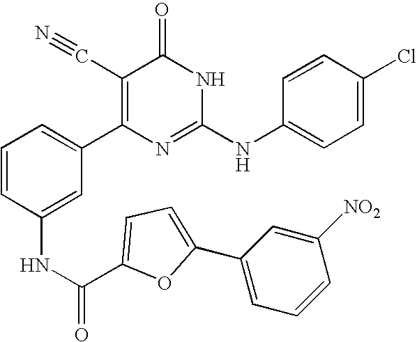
C1(NC(=O)C2=CC=C(C3=CC=CC([NO2])=C3)O2)=CC(C2=C(C#N)C(=O)NC(NC3=CC=C(Cl)C=C3)=N2)=CC=C1
